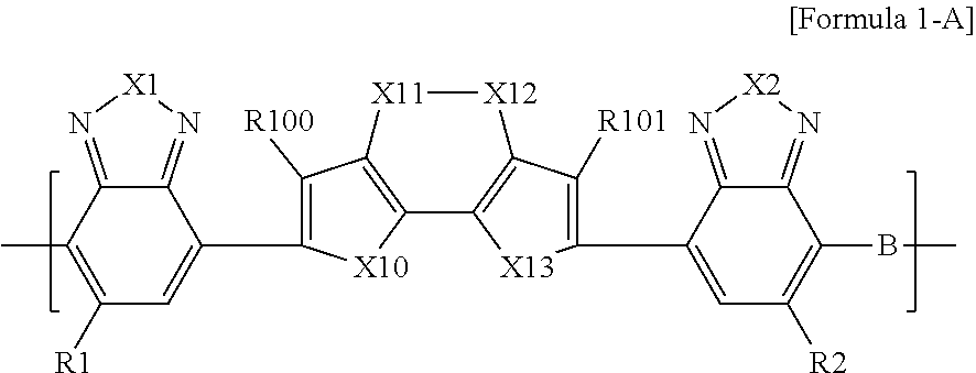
C12=C(C([R100])=C(C3=CC([R1])=C(C)C4=N[X1]N=C34)[X10]1)[X11][X12]C1=C2[X13]C(C2=CC([R2])=C(BC)C3=N[X2]N=C32)=C1[R101]
